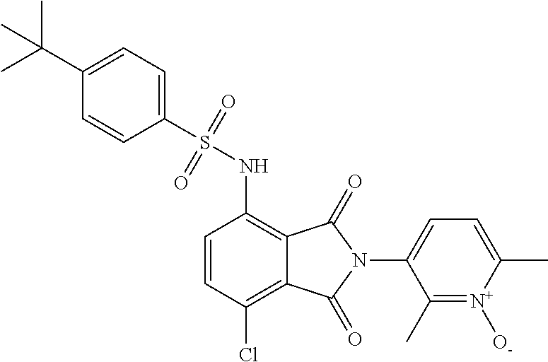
C1=CC(Cl)=C2C(=C1NS(C1=CC=C(C(C)(C)C)C=C1)(=O)=O)C(=O)N(C1=CC=C(C)[N+]([O-])=C1C)C2=O
